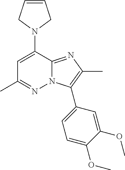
N1(C2=CC(C)=NN3C2=NC(C)=C3C2=CC=C(OC)C(OC)=C2)CC=CC1
